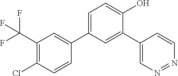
C1(C(F)(F)F)=C(Cl)C=CC(C2=CC=C(O)C(C3=CN=NC=C3)=C2)=C1
